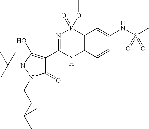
C12=C(C=CC(NS(C)(=O)=O)=C1)NC(C1=C(O)N(C(C)(C)C)N(CCC(C)(C)C)C1=O)=NP2(=O)OC
